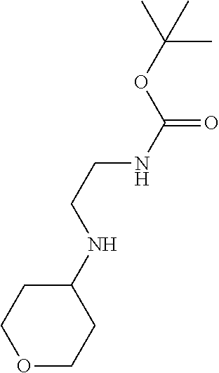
C1(NCCNC(=O)OC(C)(C)C)CCOCC1
